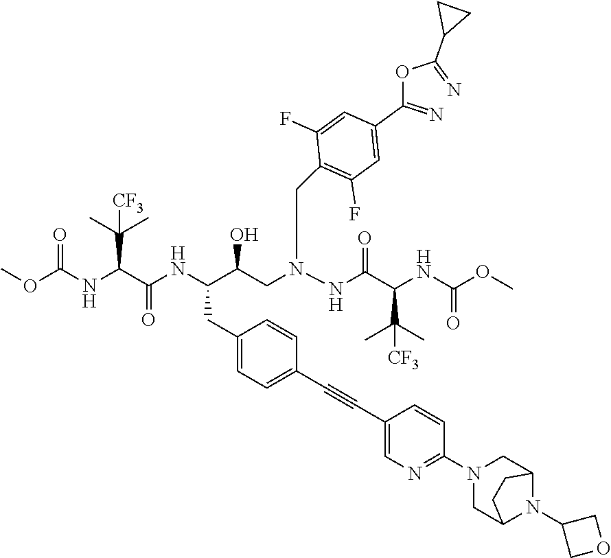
O(C(NC(C(NC(C(CN(NC(C(NC(OC)=O)C(C)(C)[CF3])=O)CC1=C(F)C=C(C(=N)OC(=N)C2CC2)C=C1F)O)CC1=CC=C(C#CC2=CN=C(N3CC4N(C5COC5)C(C3)CC4)C=C2)C=C1)=O)C(C)(C)[CF3])=O)C
